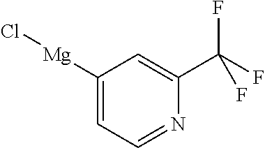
[Mg](C1=CC=NC(C(F)(F)F)=C1)Cl
